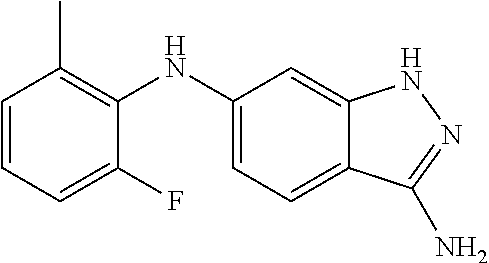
C1=CC=C(F)C(NC2=CC=C3C(=C2)NN=C3N)=C1C
